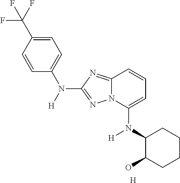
N(C1=CC=CC2=NC(N([H])C3=CC=C(C(F)(F)F)C=C3)=NN12)(C1C(O)CCCC1)[H].[H]
